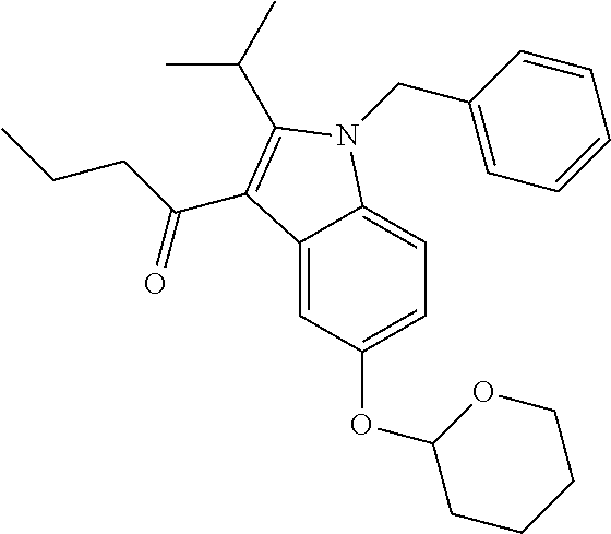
CCCC(C1=C(C(C)C)N(CC2=CC=CC=C2)C2=CC=C(OC3CCCCO3)C=C21)=O
